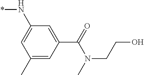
C1(C)=CC(C(=O)N(CCO)C)=CC(N*)=C1
